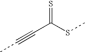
CC#CC(SC)=S
